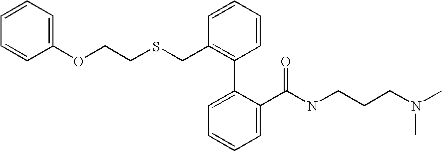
C(C1=C(C2=CC=CC=C2C(NCCCN(C)C)=O)C=CC=C1)SCCOC1=CC=CC=C1
